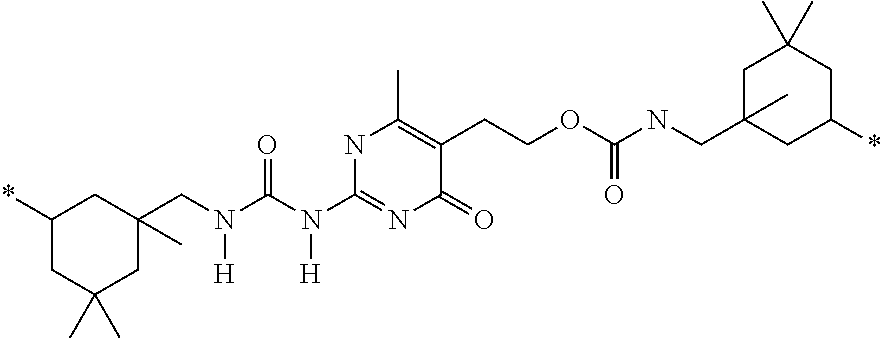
C1(*)CC(C)(C)CC(CN(C(N(C2=NC(=O)C(CCOC(NCC3(C)CC(*)CC(C)(C)C3)=O)=C(C)N2)[H])=O)[H])(C)C1
